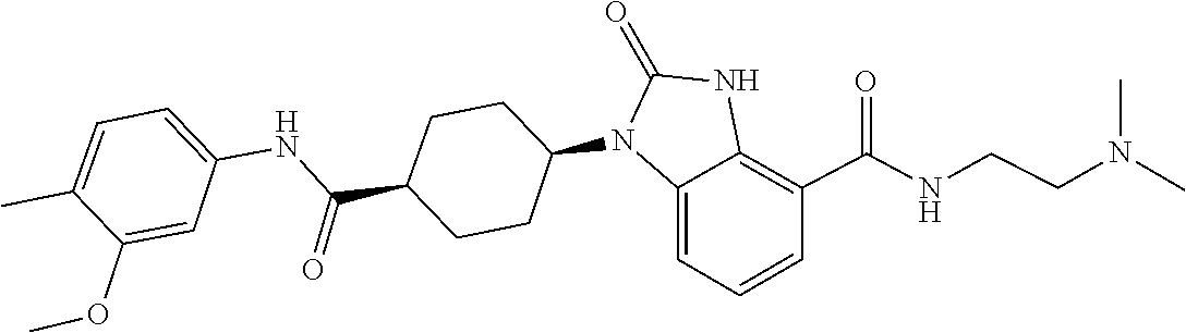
CN(CCNC(C1=C2NC(=O)N(C3CCC(C(NC4=CC=C(C)C(OC)=C4)=O)CC3)C2=CC=C1)=O)C
